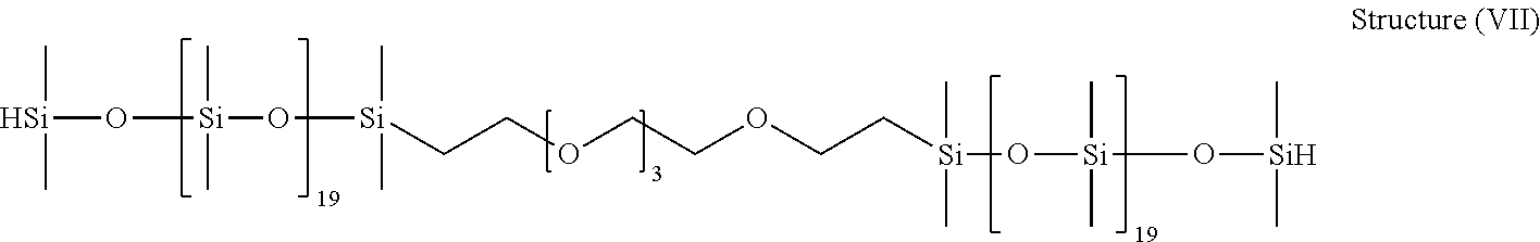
[Si](C)(C)O[Si](C)(C)O[Si](C)(C)CCOCCOCC[Si](O[Si](O[Si](C)C)(C)C)(C)C
